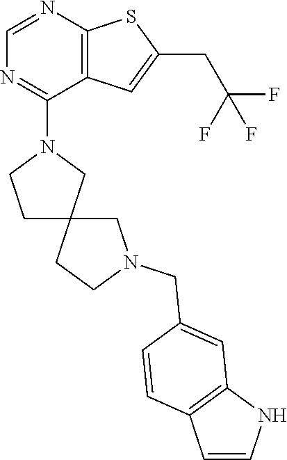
C12=C(C=C(CC(F)(F)F)S1)C(N1CCC3(C1)CN(CC1=CC4=C(C=C1)C=CN4)CC3)=NC=N2
